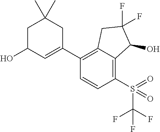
C1(C2=C3C(=C(S(C(F)(F)F)(=O)=O)C=C2)C(O)C(F)(F)C3)=CC(O)CC(C)(C)C1
